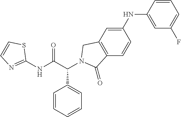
C1(NC(C(C2=CC=CC=C2)N2CC3=C(C=CC(NC4=CC(F)=CC=C4)=C3)C2=O)=O)=NC=CS1
